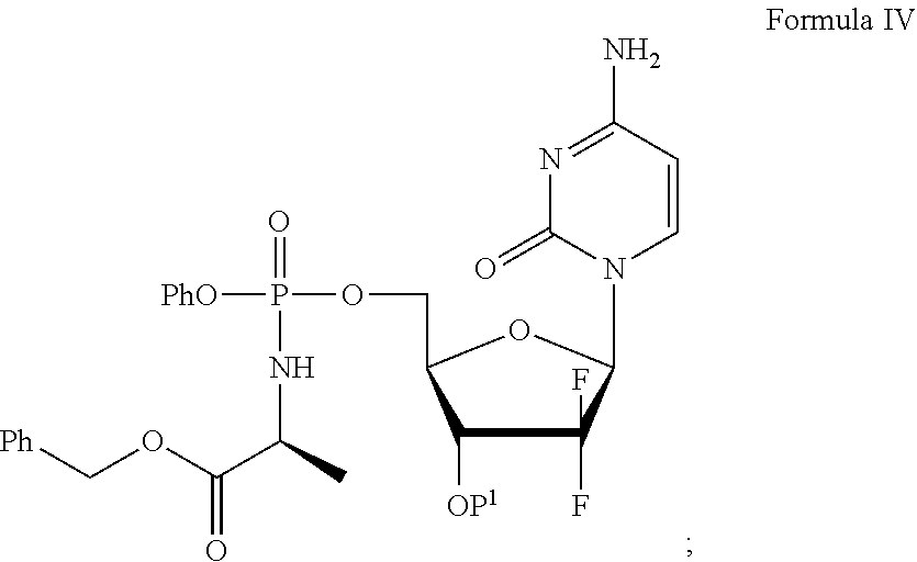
C1(F)(F)C([OP1])C(COP([PhO])(=O)NC(C(OC[Ph])=O)C)OC1N1C=CC(N)=NC1=O
